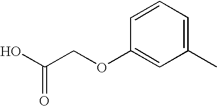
C1=CC=C(C)C=C1OCC(O)=O
